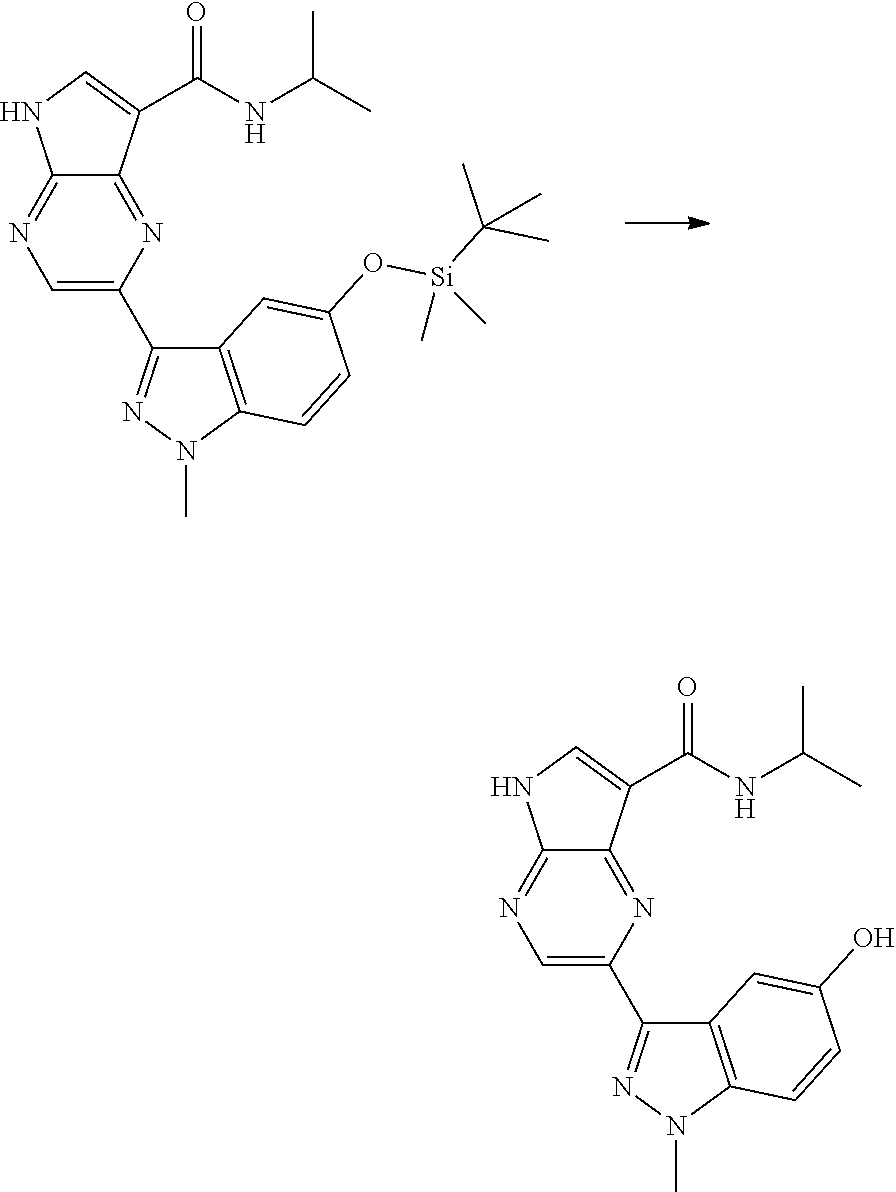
C12=NC(C3=NN(C)C4=C3C=C(O[Si](C(C)(C)C)(C)C)C=C4)=CN=C1NC=C2C(NC(C)C)=O.C12=NC(C3=NN(C)C4=C3C=C(O)C=C4)=CN=C1NC=C2C(NC(C)C)=O
